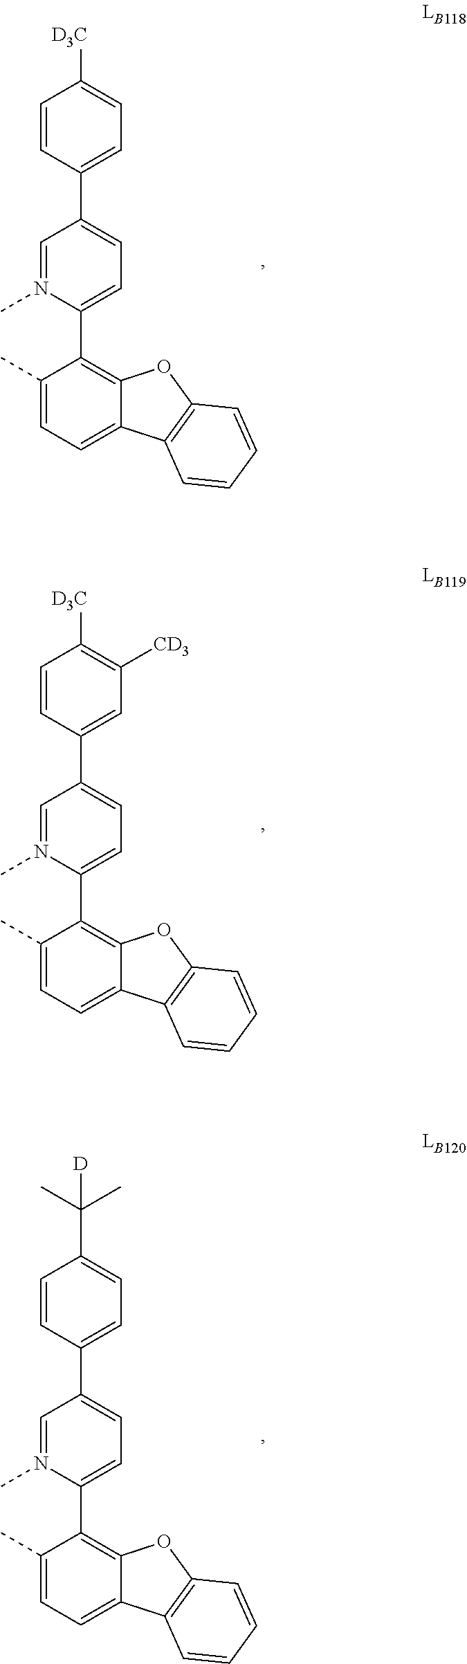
C1=N(C)C(C2=C3C(=CC=C2C)C2=C(O3)C=CC=C2)=CC=C1C1=CC=C([D3C])C=C1.C1=N(C)C(C2=C3C(=CC=C2C)C2=C(O3)C=CC=C2)=CC=C1C1=CC([CD3])=C([D3C])C=C1.C1=N(C)C(C2=C3C(=CC=C2C)C2=C(O3)C=CC=C2)=CC=C1C1=CC=C(C(C)(C)[D])C=C1
